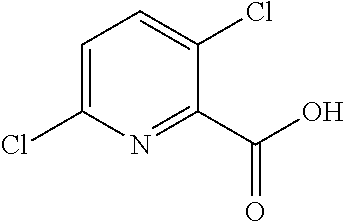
C1=C(Cl)N=C(C(O)=O)C(Cl)=C1
